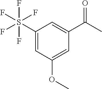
C1(S(F)(F)(F)(F)F)=CC(OC)=CC(C(C)=O)=C1
